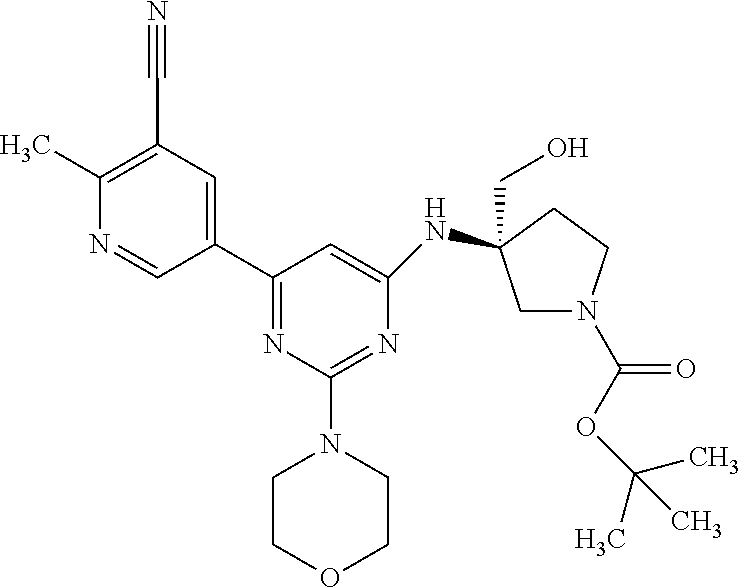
C1(C)=C(C#N)C=C(C2=NC(N3CCOCC3)=NC(NC3(CO)CN(C(OC(C)(C)C)=O)CC3)=C2)C=N1
